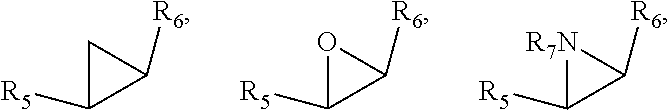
C1C([R5])C1[R6].O1C([R5])C1[R6].[R7N]1C([R5])C1[R6]
